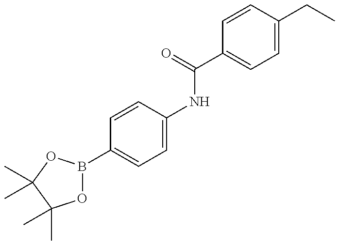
O1B(C2=CC=C(NC(C3=CC=C(CC)C=C3)=O)C=C2)OC(C)(C)C1(C)C
